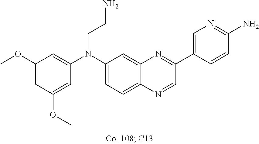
C1(OC)=CC(OC)=CC(N(C2=CC=C3C(=C2)N=C(C2=CN=C(N)C=C2)C=N3)CCN)=C1
